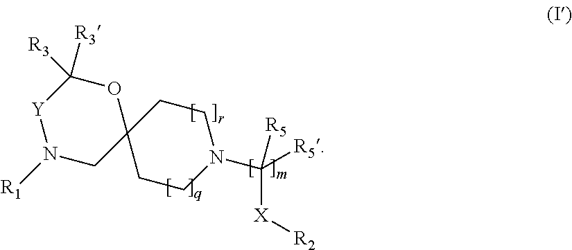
N1([R1])CC2(OC([R3])([R3])[Y]1)CCN(C([X][R2])([R5])[R5])CC2
